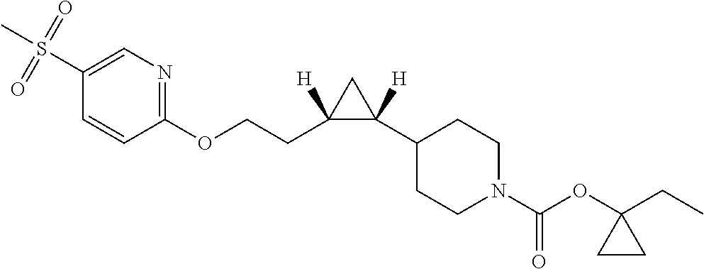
S(C1=CN=C(OCCC2([H])C([H])(C3CCN(C(OC4(CC)CC4)=O)CC3)C2)C=C1)(C)(=O)=O
